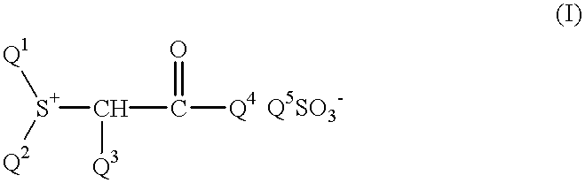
[S+](C(C([Q4])=O)[Q3])([Q1])[Q2]
